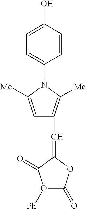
[Ph]O1C(=O)OC(=CC2=C([Me])N(C3=CC=C(O)C=C3)C([Me])=C2)C1=O
